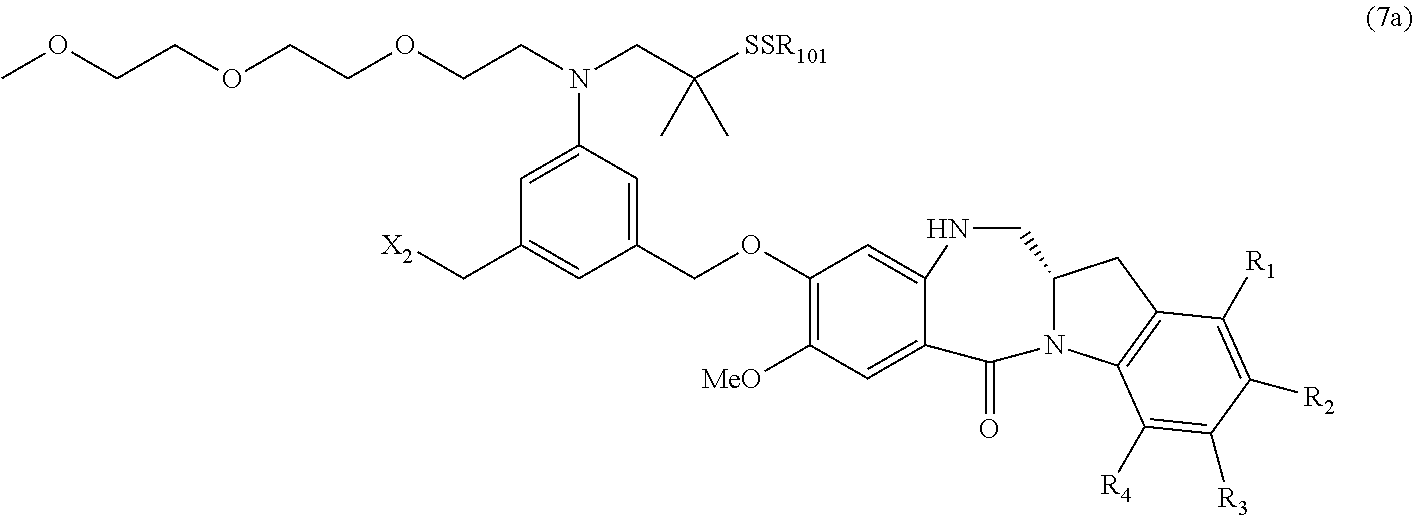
C1(OCC2=CC(N(CC([SSR101])(C)C)CCOCCOCCOC)=CC(C[X2])=C2)=C([MeO])C=C2C(=C1)NCC1N(C2=O)C2=C(C1)C([R1])=C([R2])C([R3])=C2[R4]
